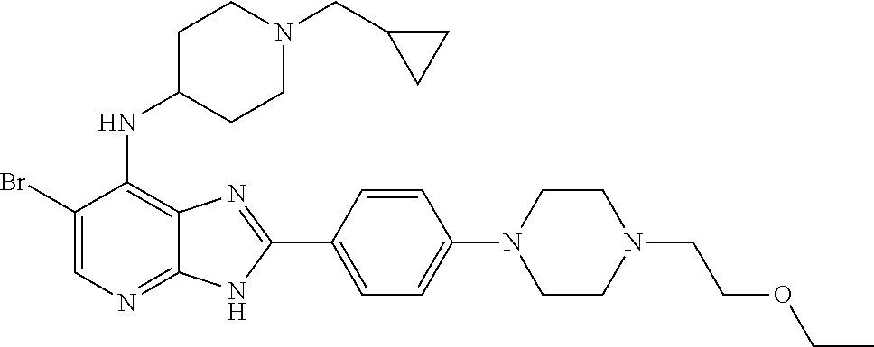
BrC1=CN=C2C(=C1NC1CCN(CC3CC3)CC1)N=C(C1=CC=C(N3CCN(CCOCC)CC3)C=C1)N2
